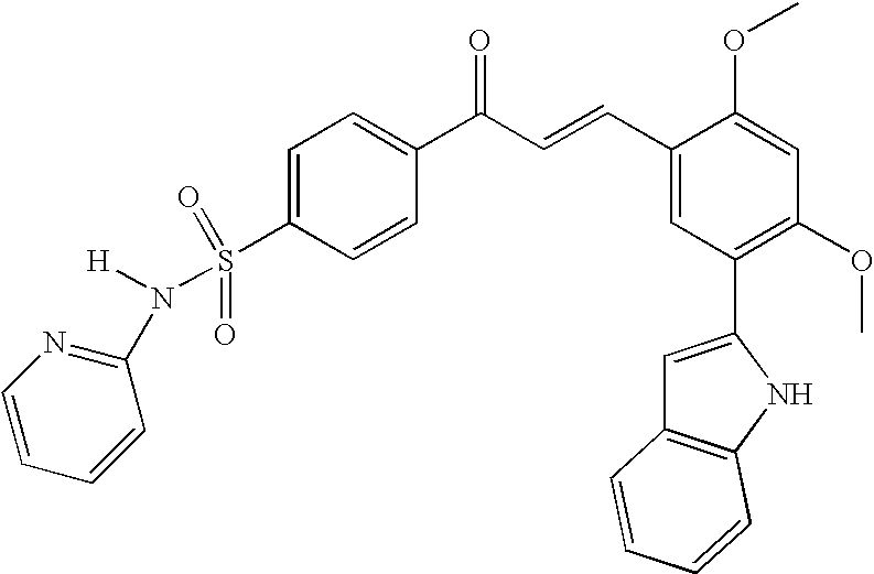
C1(S(N([H])C2=NC=CC=C2)(=O)=O)=CC=C(C(C=CC2=CC(C3=CC4=C(N3)C=CC=C4)=C(OC)C=C2OC)=O)C=C1
